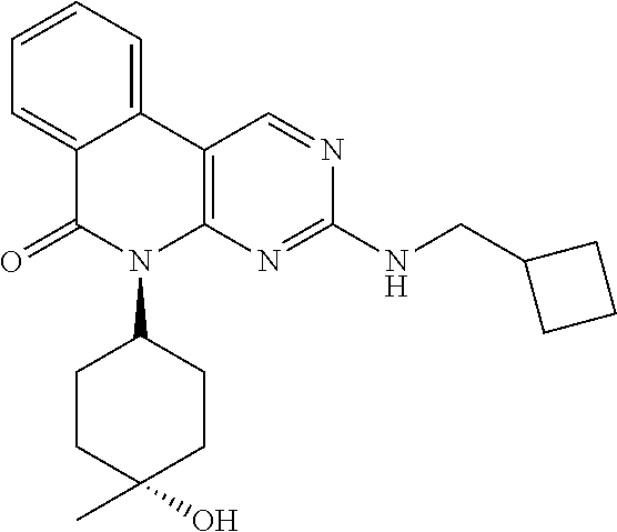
C12=CC=CC=C1C1=C(N(C3CCC(O)(C)CC3)C2=O)N=C(NCC2CCC2)N=C1
